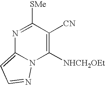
N1=C([SMe])C([CN])=C([NHCH2OEt])N2C1=CC=N2
